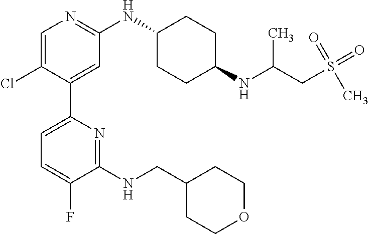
C1=C(Cl)C(C2=CC=C(F)C(NCC3CCOCC3)=N2)=CC(NC2CCC(NC(CS(=O)(=O)C)C)CC2)=N1
